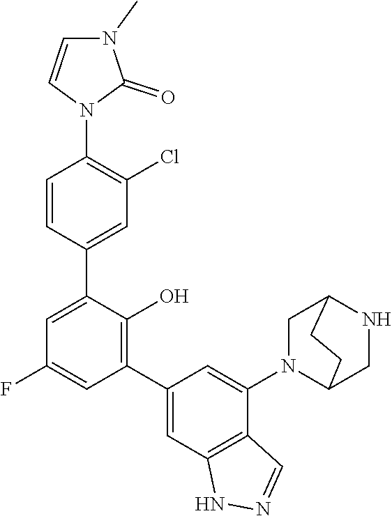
C1=CN(C2=C(Cl)C=C(C3=CC(F)=CC(C4=CC5=C(C(N6C7CNC(C6)CC7)=C4)C=NN5)=C3O)C=C2)C(=O)N1C
